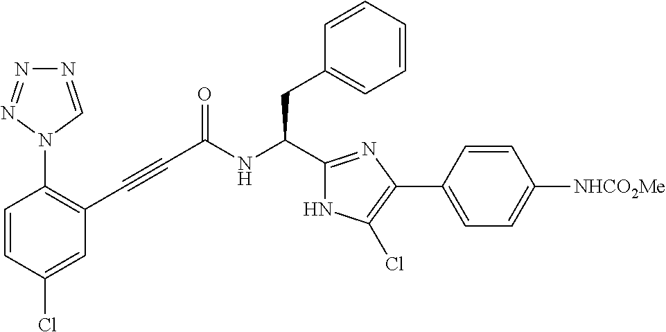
C1(Cl)=CC(C#CC(NC(CC2=CC=CC=C2)C2=NC(C3=CC=C([NHCO2Me])C=C3)=C(Cl)N2)=O)=C(N2C=NN=N2)C=C1
